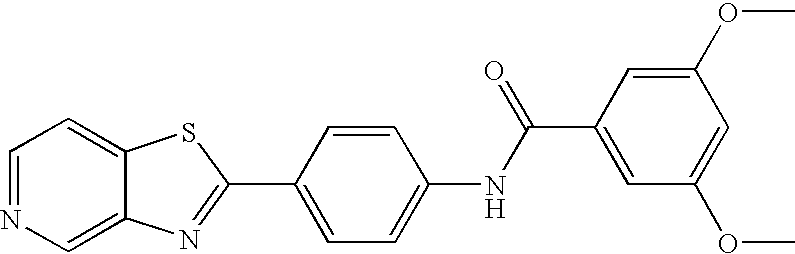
C12=CN=CC=C1SC(C1=CC=C(NC(C3=CC(OC)=CC(OC)=C3)=O)C=C1)=N2
